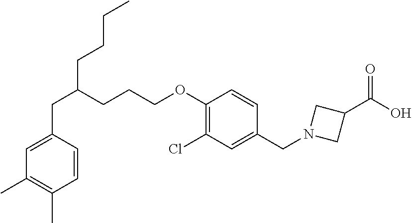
C(C1=CC(C)=C(C)C=C1)C(CCCOC1=C(Cl)C=C(CN2CC(C(O)=O)C2)C=C1)CCCC
